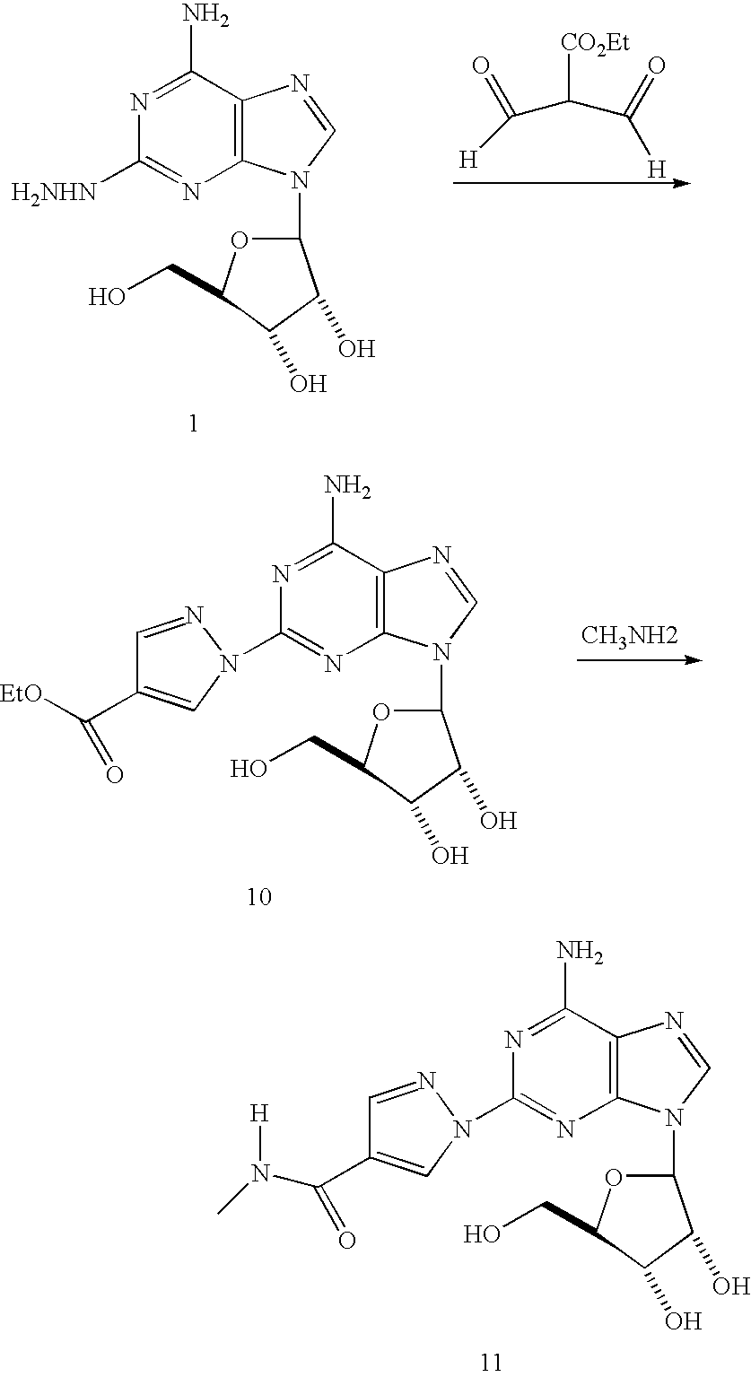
C1(N2C=C(C(=O)N([H])C)C=N2)=NC2=C(C(N)=N1)N=CN2C1OC(CO)C(O)C1O.[H2NHN]C1=NC2=C(C(N)=N1)N=CN2C1OC(CO)C(O)C1O.[CO2Et]C(C(=O)[H])C(=O)[H].C1(N2C=C(C([EtO])=O)C=N2)=NC2=C(C(N)=N1)N=CN2C1OC(CO)C(O)C1O
